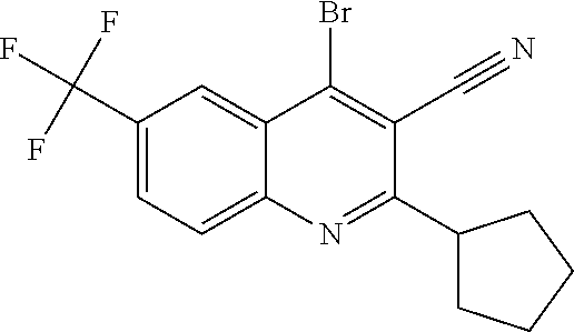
C1(C(F)(F)F)=CC=C2C(=C1)C(Br)=C(C#N)C(C1CCCC1)=N2
